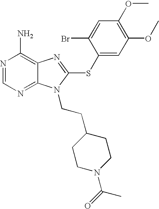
N1=CN=C2C(=C1N)N=C(SC1=CC(OC)=C(OC)C=C1Br)N2CCC1CCN(C(=O)C)CC1
